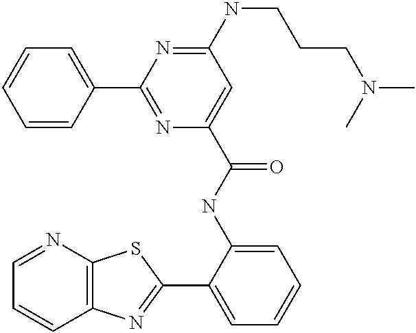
C1=NC2=C(C=C1)N=C(C1=CC=CC=C1NC(=O)C1=CC(NCCCN(C)C)=NC(C3=CC=CC=C3)=N1)S2
